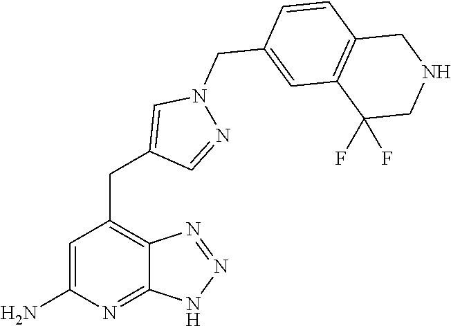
C1=C(N)N=C2C(=C1CC1=CN(CC3=CC4=C(C=C3)CNCC4(F)F)N=C1)N=NN2
